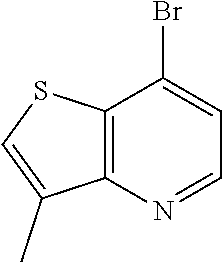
C12=C(C(Br)=CC=N1)SC=C2C
